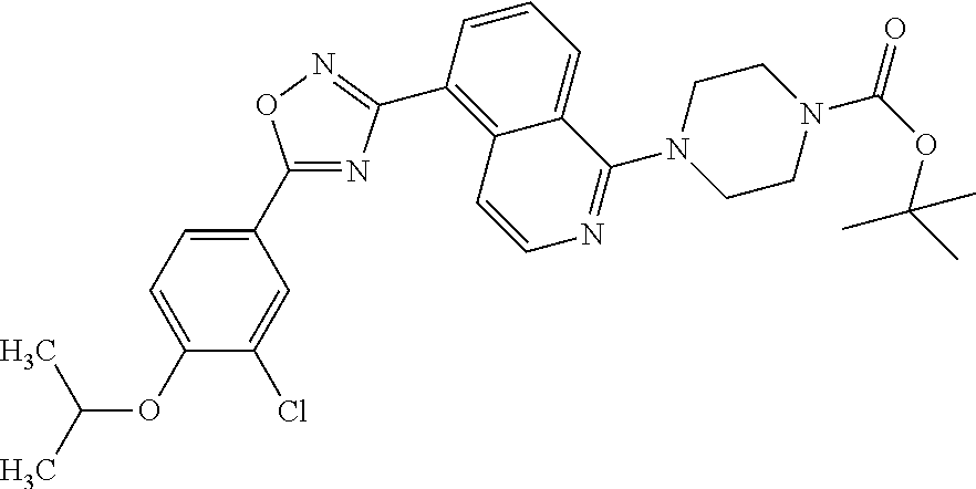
C1(C2=NC(C3=C4C(=CC=C3)C(N3CCN(C(OC(C)(C)C)=O)CC3)=NC=C4)=NO2)=CC=C(OC(C)C)C(Cl)=C1
